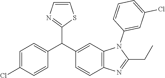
C1=CN=C(C(C2=CC3=C(C=C2)N=C(CC)N3C2=CC(Cl)=CC=C2)C2=CC=C(Cl)C=C2)S1
